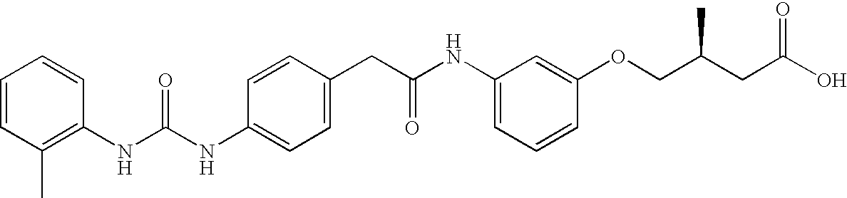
C1=CC(C)=C(NC(NC2=CC=C(CC(NC3=CC=CC(OCC(CC(O)=O)C)=C3)=O)C=C2)=O)C=C1
